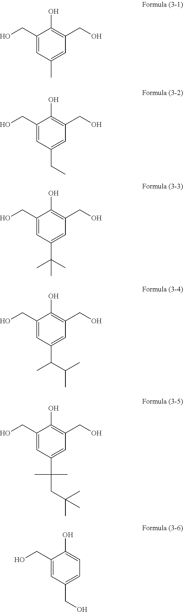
C1(CO)=CC(C)=CC(CO)=C1O.C1(CO)=CC(CC)=CC(CO)=C1O.C1(CO)=CC(C(C)(C)C)=CC(CO)=C1O.C1(CO)=CC(C(C(C)C)C)=CC(CO)=C1O.C1(CO)=CC(C(CC(C)(C)C)(C)C)=CC(CO)=C1O.C1(CO)=CC(CO)=CC=C1O
